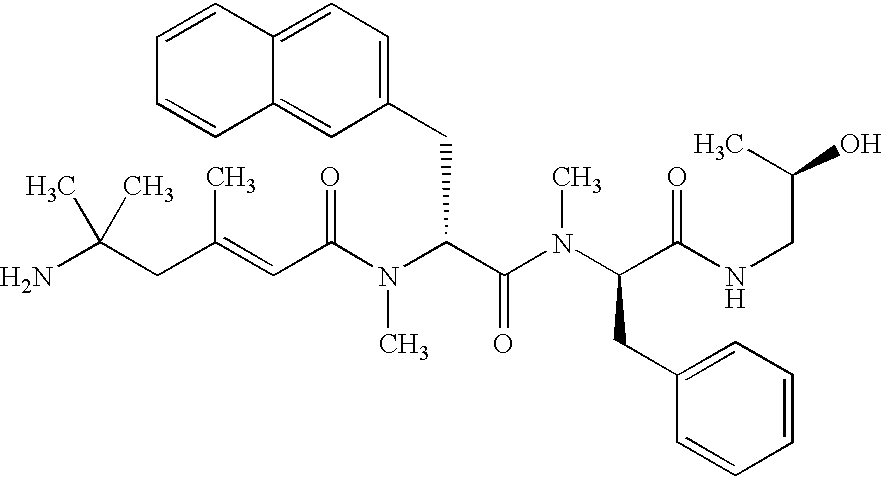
C(C(N(C(C(=O)N(C)C(CC1=CC=CC=C1)C(=O)NCC(C)O)CC1=CC=C2C(=C1)C=CC=C2)C)=O)=C(CC(N)(C)C)C
